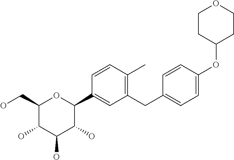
C1(CO)C(O)C(O)C(O)C(C2=CC(CC3=CC=C(OC4CCOCC4)C=C3)=C(C)C=C2)O1
